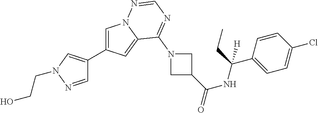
C1=C(C2=CN(CCO)N=C2)C=C2N1N=CN=C2N1CC(C(NC(C2=CC=C(Cl)C=C2)(CC)[H])=O)C1
